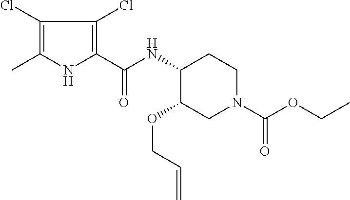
C1(Cl)=C(C)NC(C(NC2C(OCC=C)CN(C(OCC)=O)CC2)=O)=C1Cl
